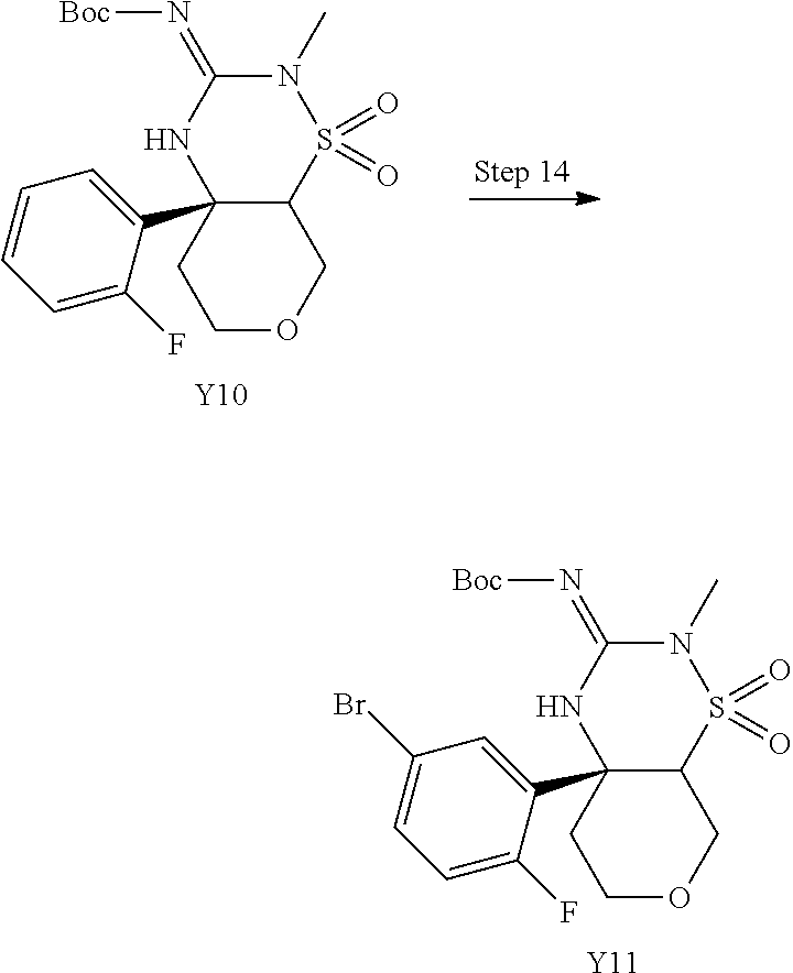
C12(C3=CC=CC=C3F)C(S(=O)(=O)N(C)C(=N[Boc])N1)COCC2.[Y10].C12(C3=CC(Br)=CC=C3F)C(S(=O)(=O)N(C)C(=N[Boc])N1)COCC2.[Y11]
